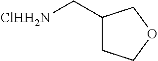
C1(C[ClHH2N])CCOC1
